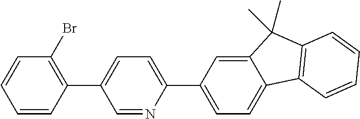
C1=NC(C2=CC=C3C(=C2)C(C)(C)C2=C3C=CC=C2)=CC=C1C1=C(Br)C=CC=C1
